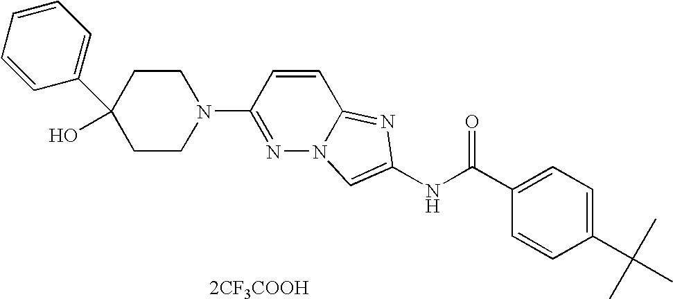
[2CF3COOH].C1=CC(C(C)(C)C)=CC=C1C(NC1=CN2N=C(N3CCC(C4=CC=CC=C4)(O)CC3)C=CC2=N1)=O
